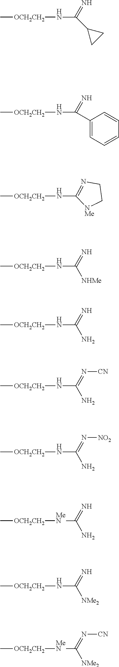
N([OCH2CH2]C)C(C1=CC=CC=C1)=N.N([OCH2CH2]C)C([NHMe])=N.N([OCH2CH2]C)C(C1CC1)=N.N([OCH2CH2]C)C(N)=N.N([OCH2CH2]C)C(N)=N[CN].N([OCH2CH2]C)C(N)=N[NO2].[MeN]([OCH2CH2]C)C(N)=N.N([OCH2CH2]C)C([NMe2])=N.[MeN]([OCH2CH2]C)C([NMe2])=N[CN].N([OCH2CH2]C)C1=NCC[NMe]1
